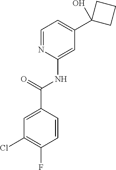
C1(NC(C2=CC(Cl)=C(F)C=C2)=O)=CC(C2(O)CCC2)=CC=N1
